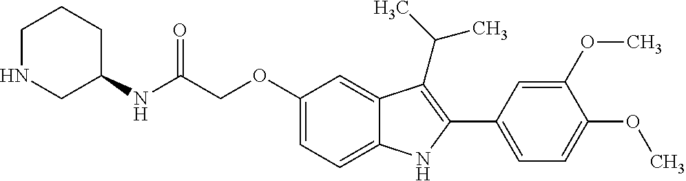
C(C(NC1CCCNC1)=O)OC1=CC=C2C(=C1)C(C(C)C)=C(C1=CC=C(OC)C(OC)=C1)N2
